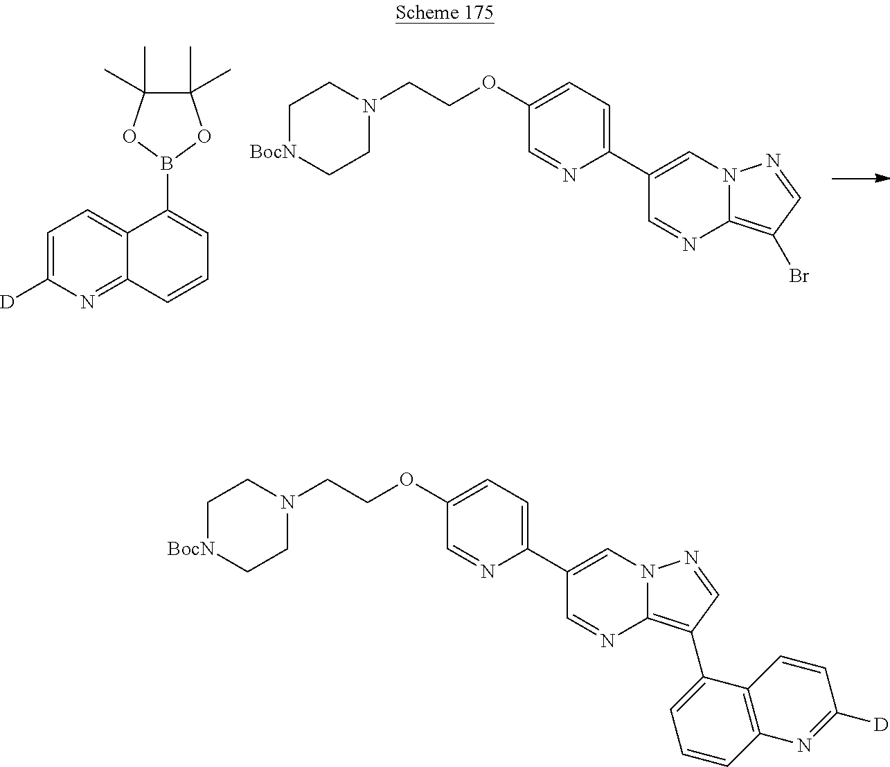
C1=C([D])N=C2C(=C1)C(B1OC(C)(C)C(C)(C)O1)=CC=C2.C1[BocN]CCN(CCOC2=CC=C(C3=CN4C(=C(Br)C=N4)N=C3)N=C2)C1.C1[BocN]CCN(CCOC2=CC=C(C3=CN4C(=C(C5=CC=CC6=C5C=CC([D])=N6)C=N4)N=C3)N=C2)C1
